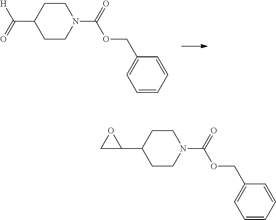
C1CN(C(=O)OCC2=CC=CC=C2)CCC1C(=O)[H].C1CN(C(=O)OCC2=CC=CC=C2)CCC1C1OC1
